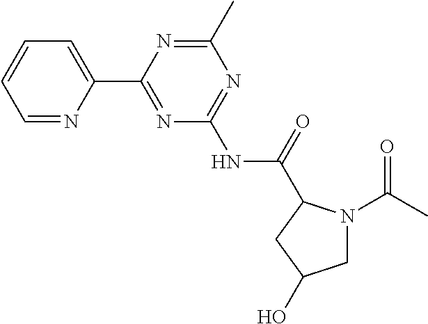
C1=NC(C2=NC(NC(=O)C3N(C(C)=O)CC(O)C3)=NC(C)=N2)=CC=C1
